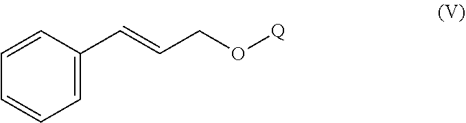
C1=C(C=CCO[Q])C=CC=C1
